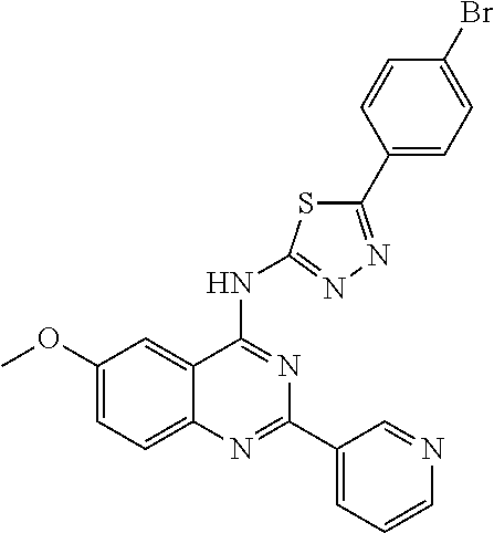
C1(OC)=CC=C2C(=C1)C(NC1=NN=C(C3=CC=C(Br)C=C3)S1)=NC(C1=CC=CN=C1)=N2
